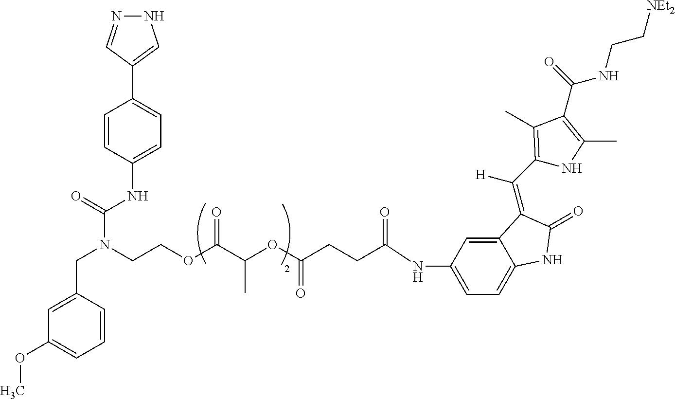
N1N=CC(C2=CC=C(NC(N(CCOC(C(OC(CCC(NC3=CC=C4C(=C3)C(=C(C3=C(C)C(C(=O)NCC[NEt2])=C(C)N3)[H])C(=O)N4)=O)=O)C)=O)CC3=CC(OC)=CC=C3)=O)C=C2)=C1
